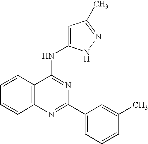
C12=C(N=C(C3=CC=CC(C)=C3)N=C1NC1=CC(C)=NN1)C=CC=C2
